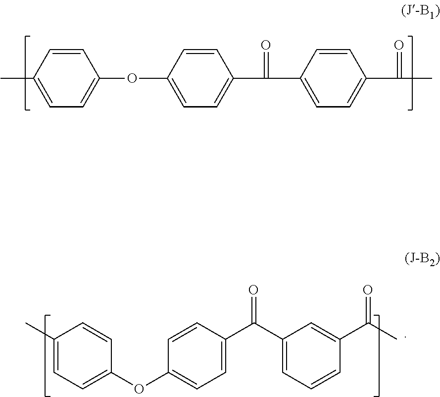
C1=CC(C)=CC=C1OC1=CC=C(C(=O)C2=CC=C(C(C)=O)C=C2)C=C1.C1(C)=CC=C(OC2=CC=C(C(C3=CC=CC(C(C)=O)=C3)=O)C=C2)C=C1
